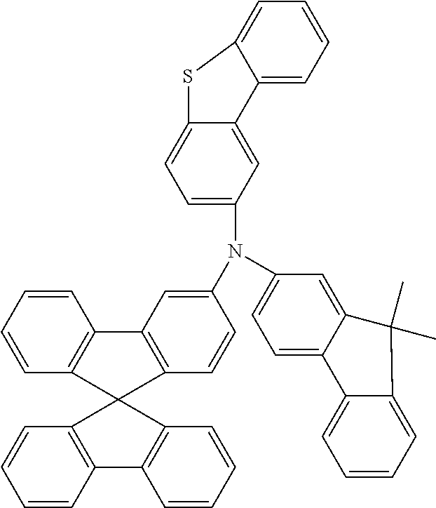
C1=CC=CC2=C1C1=C(C=CC(N(C3=CC=C4C(=C3)C(C)(C)C3=CC=CC=C43)C3=CC=C4C(=C3)C3=CC=CC=C3S4)=C1)C21C2=C(C=CC=C2)C2=C1C=CC=C2
